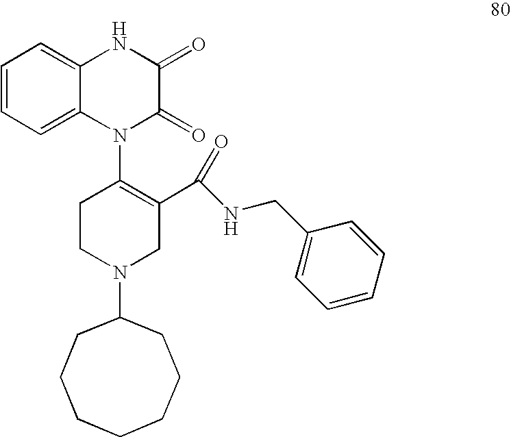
C1=CC=C2C(=C1)NC(=O)C(=O)N2C1=C(C(NCC2=CC=CC=C2)=O)CN(C2CCCCCCC2)CC1
